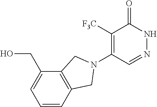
C1([F3C])=C(N2CC3=C(C(CO)=CC=C3)C2)C=NNC1=O
